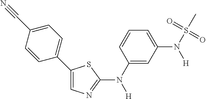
C1(C2=CC=C(C#N)C=C2)=CN=C(N(C2=CC(N([H])S(=O)(=O)C)=CC=C2)[H])S1
